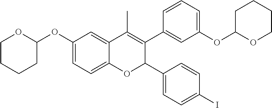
C1(OC2OCCCC2)=CC=C2C(=C1)C(C)=C(C1=CC(OC3OCCCC3)=CC=C1)C(C1=CC=C(I)C=C1)O2
